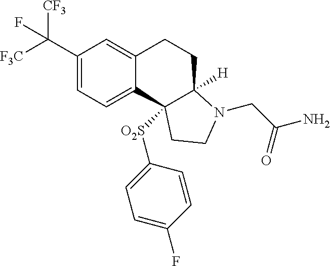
C1(C([F3C])([CF3])F)=CC=C2C(=C1)CCC1([H])C2([O2S]C2=CC=C(F)C=C2)CCN1CC(=O)N
